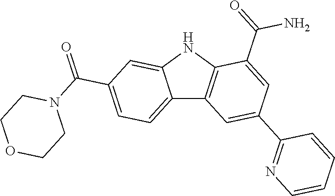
C12=CC=C(C(N3CCOCC3)=O)C=C1NC1=C2C=C(C2=NC=CC=C2)C=C1C(=O)N
